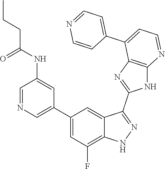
C1=NC=C(C2=CC(F)=C3C(=C2)C(C2=NC4=C(N2)N=CC=C4C2=CC=NC=C2)=NN3)C=C1NC(CCC)=O
